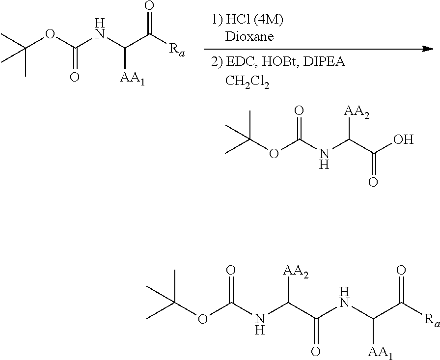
O=C(NC(C(O)=O)[AA2])OC(C)(C)C.C(=O)(OC(C)(C)C)NC(C([Ra])=O)[AA1].O=C(NC(C(NC(C([Ra])=O)[AA1])=O)[AA2])OC(C)(C)C
